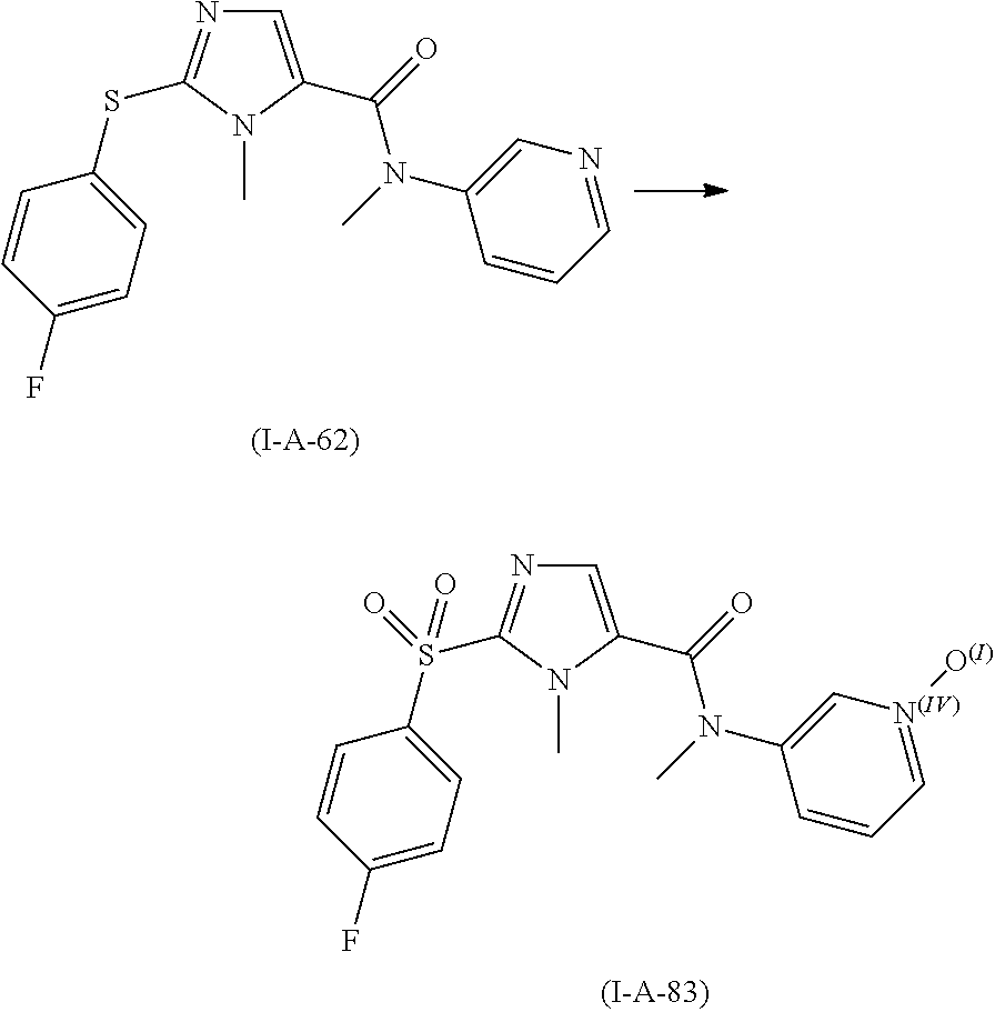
C1=C(C(=O)N(C)C2=CN=CC=C2)N(C)C(SC2=CC=C(F)C=C2)=N1.C1=C(C(=O)N(C)C2=CN(O)=CC=C2)N(C)C(S(C2=CC=C(F)C=C2)(=O)=O)=N1
